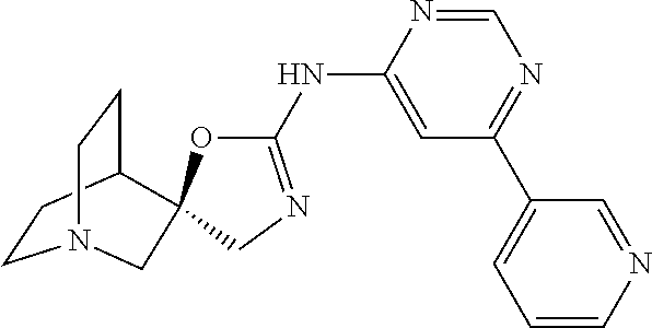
C1CC2CCN1CC21OC(NC2=CC(C3=CC=CN=C3)=NC=N2)=NC1
